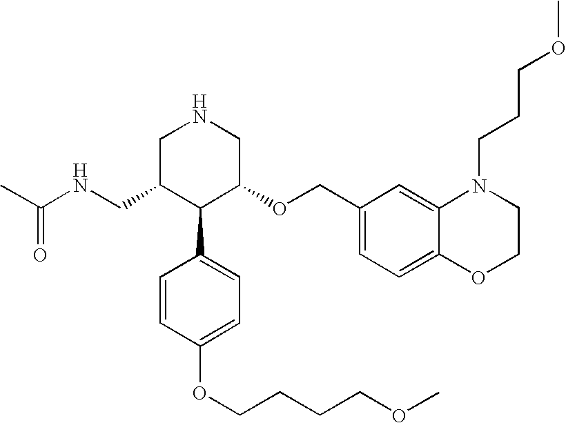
C(C1C(C2=CC=C(OCCCCOC)C=C2)C(OCC2=CC=C3C(=C2)N(CCCOC)CCO3)CNC1)NC(C)=O
